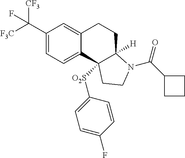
C(C1=CC=C2C(=C1)CCC1([H])C2([O2S]C2=CC=C(F)C=C2)CCN1C(=O)C1CCC1)([F3C])([CF3])F
